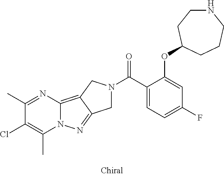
C1(C)=NC2=C3C(=NN2C(C)=C1Cl)CN(C(C1=CC=C(F)C=C1OC1CCNCCC1)=O)C3
